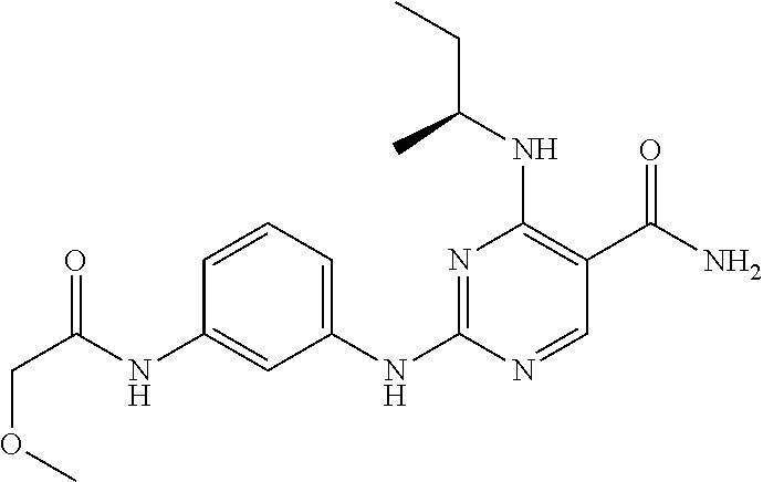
COCC(=O)NC1=CC(NC2=NC(NC(CC)C)=C(C(N)=O)C=N2)=CC=C1
